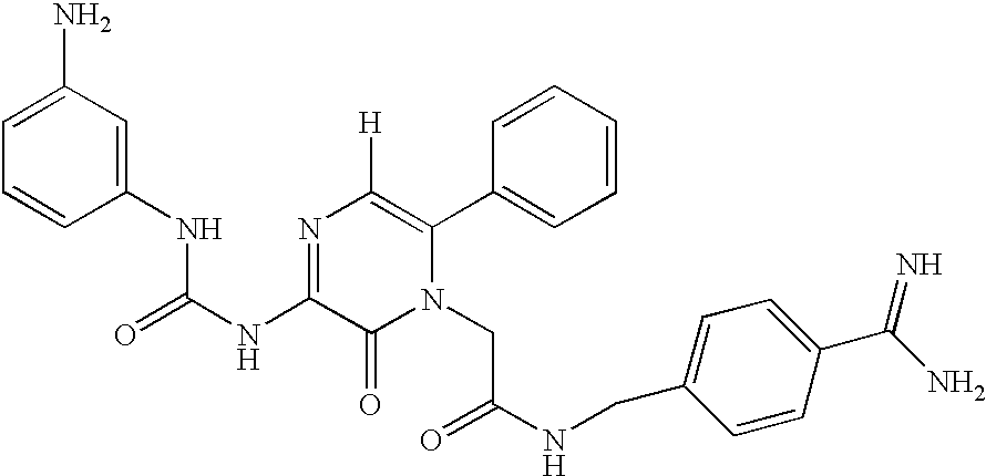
N(C(=O)NC1=NC([H])=C(C2=CC=CC=C2)N(CC(=O)NCC2=CC=C(C(N)=N)C=C2)C1=O)C1=CC(N)=CC=C1
